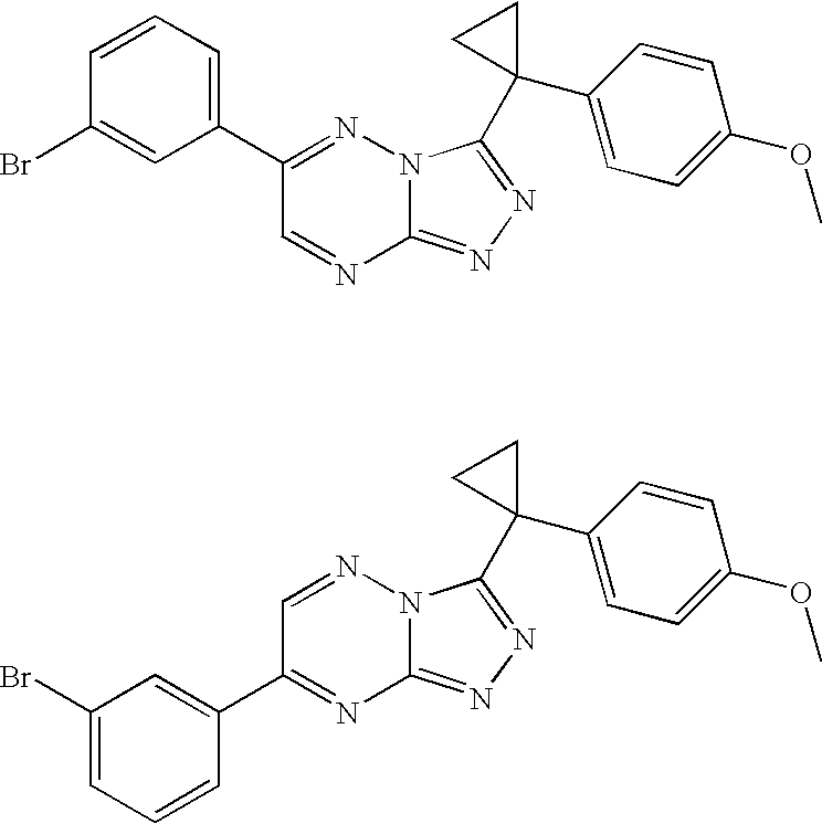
C12=NN=C(C3(C4=CC=C(OC)C=C4)CC3)N1N=C(C1=CC=CC(Br)=C1)C=N2.C12=NN=C(C3(C4=CC=C(OC)C=C4)CC3)N1N=CC(C1=CC(Br)=CC=C1)=N2
